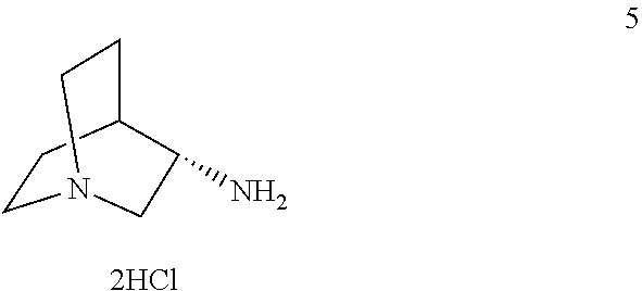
NC1C2CCN(CC2)C1.[2HCl]
